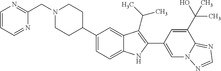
N1(CC2=NC=CC=N2)CCC(C2=CC=C3C(=C2)C(C(C)C)=C(C2=CN4C(=NC=N4)C(C(O)(C)C)=C2)N3)CC1
